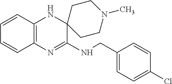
C12=C(N=C(NCC3=CC=C(Cl)C=C3)C3(N1)CCN(C)CC3)C=CC=C2
